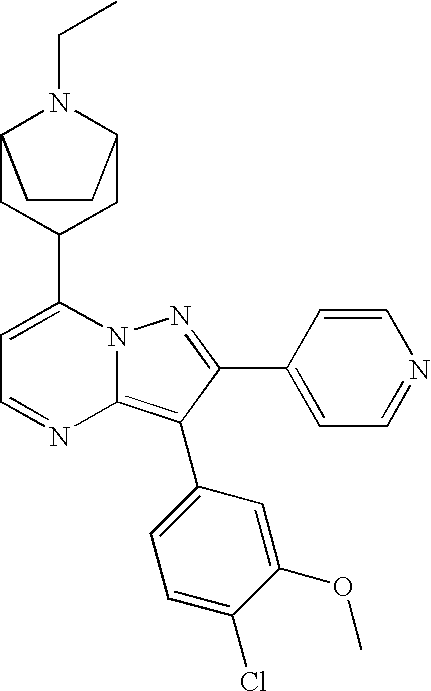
C12CC(C3=CC=NC4=C(C5=CC=C(Cl)C(OC)=C5)C(C5=CC=NC=C5)=NN34)CC(N1CC)CC2
